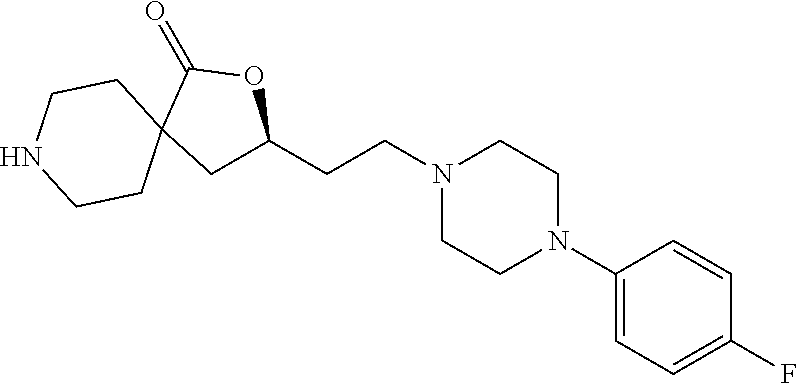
N1(CCC2CC3(C(=O)O2)CCNCC3)CCN(C2=CC=C(F)C=C2)CC1
